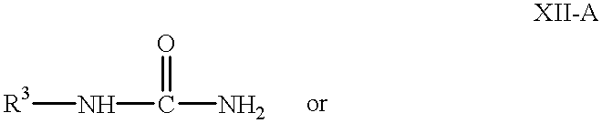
[R3]NC(N)=O
